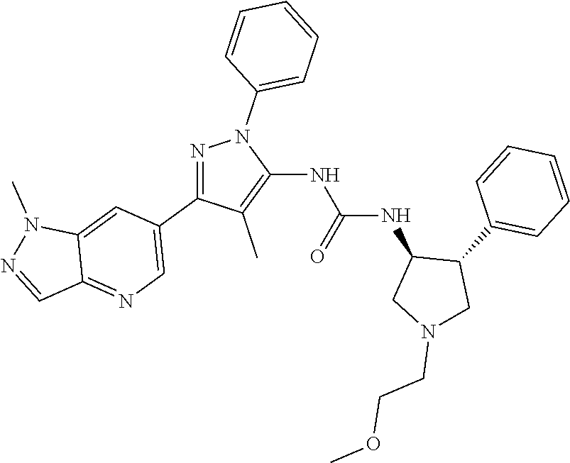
N1=C(C2=CN=C3C(=C2)N(C)N=C3)C(C)=C(NC(NC2CN(CCOC)CC2C2=CC=CC=C2)=O)N1C1=CC=CC=C1
